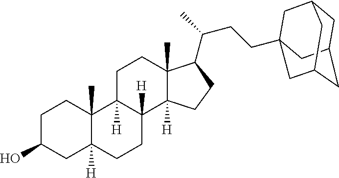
C1C(O)CC2([H])C(C)(C1)C1([H])C([H])(CC2)C2([H])C(C)(CC1)C(C(CCC13CC4CC(CC(C1)C4)C3)C)CC2
